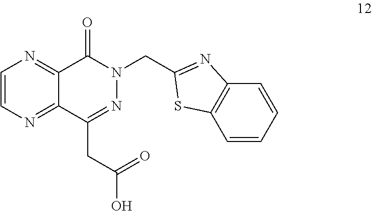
C1=CN=C2C(=N1)C(=O)N(CC1=NC3=C(C=CC=C3)S1)N=C2CC(O)=O
